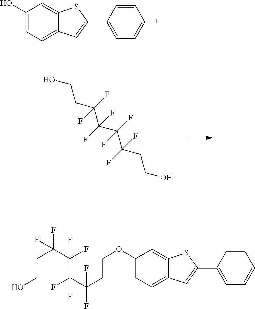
C1(O)=CC=C2C(=C1)SC(C1=CC=CC=C1)=C2.OCCC(C(C(C(CCO)(F)F)(F)F)(F)F)(F)F.C1(OCCC(C(F)(F)C(C(CCO)(F)F)(F)F)(F)F)=CC=C2C(=C1)SC(C1=CC=CC=C1)=C2
